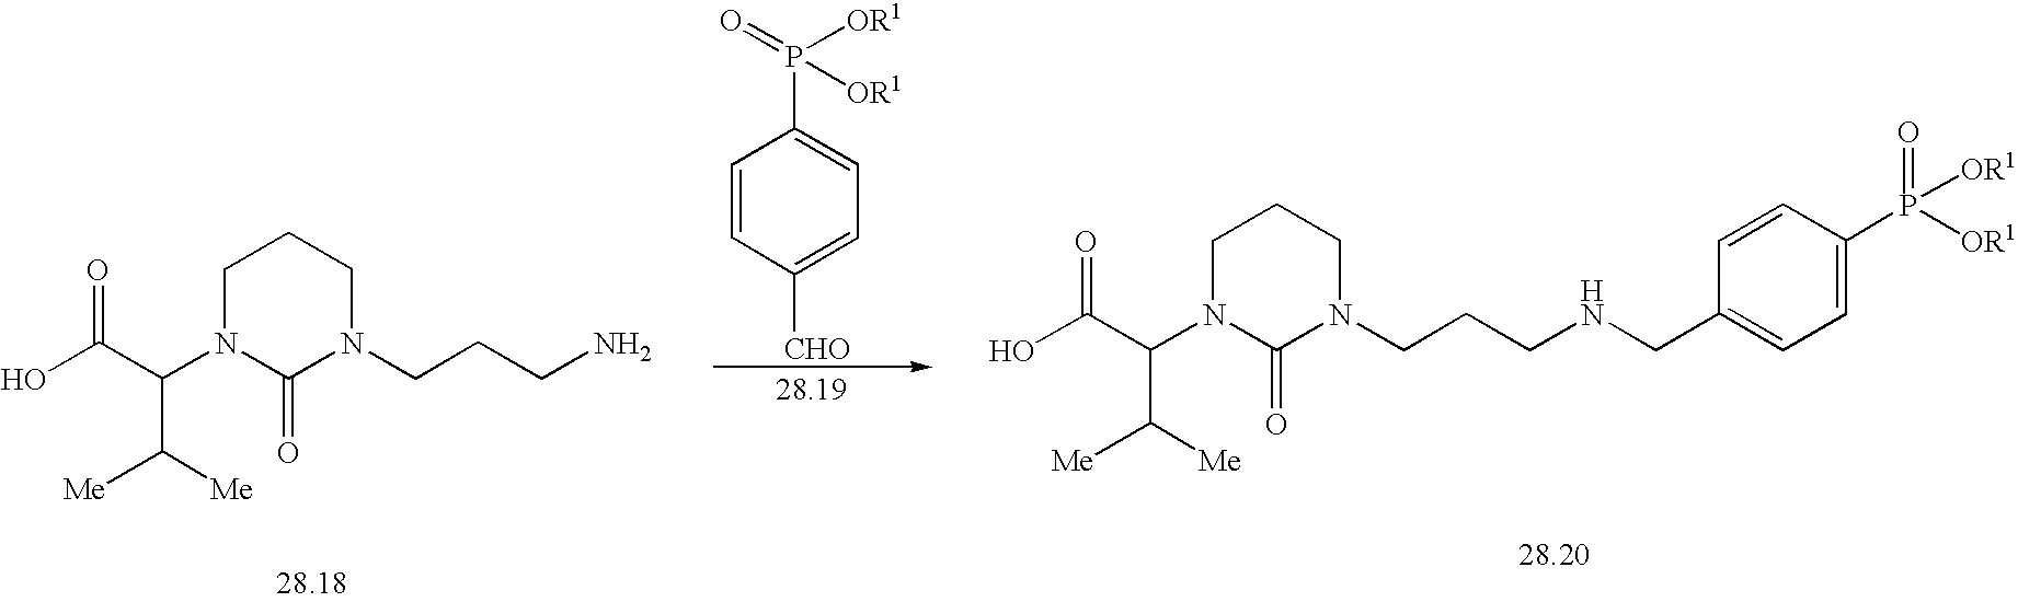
C1=CC([CHO])=CC=C1P(=O)([OR1])[OR1].O=C(C(N1C(=O)N(CCCN)CCC1)C([Me])[Me])O.O=C(C(N1C(=O)N(CCCNCC2=CC=C(P([OR1])(=O)[OR1])C=C2)CCC1)C([Me])[Me])O
